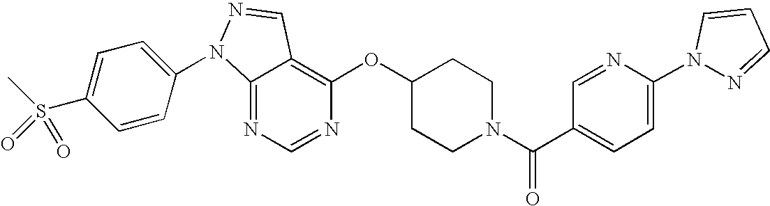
C12=NC=NC(OC3CCN(C(C4=CC=C(N5N=CC=C5)N=C4)=O)CC3)=C1C=NN2C1=CC=C(S(C)(=O)=O)C=C1
